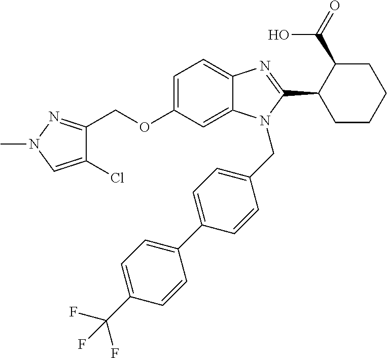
C1=C(OCC2=NN(C)C=C2Cl)C=C2C(=C1)N=C(C1CCCCC1C(=O)O)N2CC1=CC=C(C2=CC=C(C(F)(F)F)C=C2)C=C1
